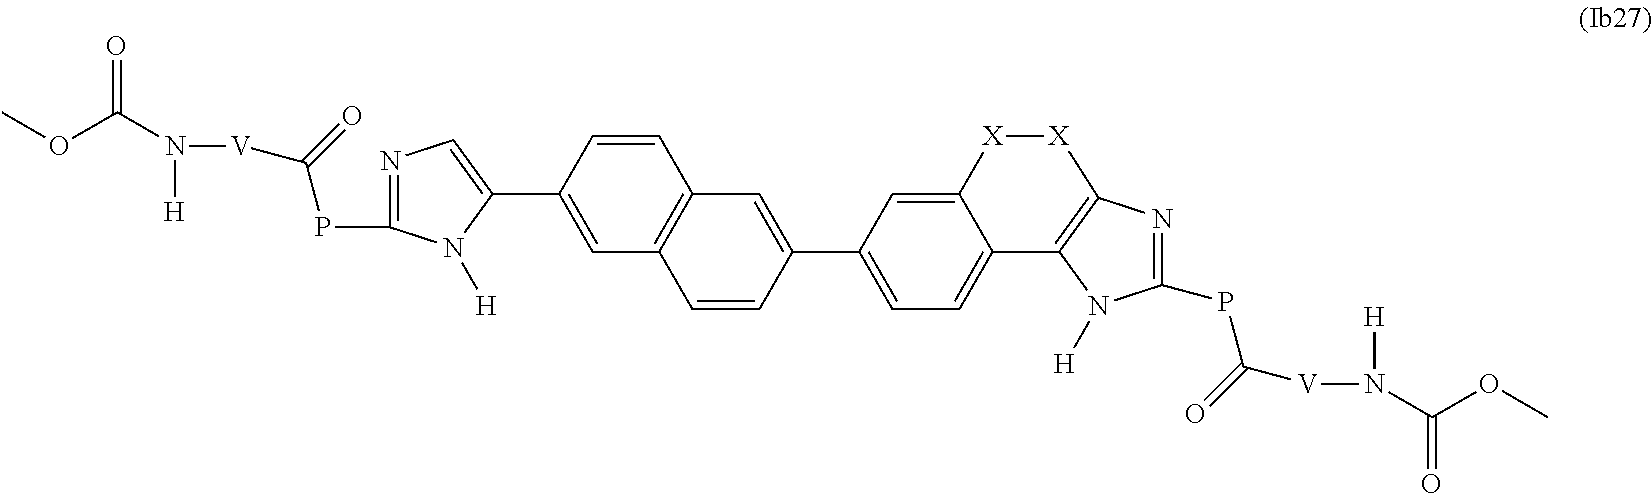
C12=C(C=C(C3=CN=C(PC([V]N(C(OC)=O)[H])=O)N3[H])C=C1)C=CC(C1=CC=C3C(=C1)[X][X]C1=C3N([H])C(PC([V]N([H])C(OC)=O)=O)=N1)=C2
